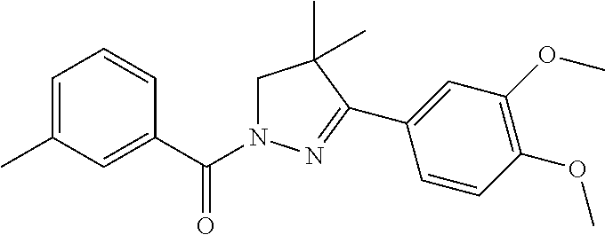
C1=C(C)C=C(C(N2CC(C)(C)C(C3=CC(OC)=C(OC)C=C3)=N2)=O)C=C1
